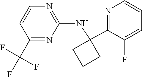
C1=CN=C(NC2(C3=NC=CC=C3F)CCC2)N=C1C(F)(F)F
